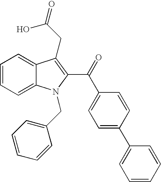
C1=CC=C2C(=C1)C(CC(=O)O)=C(C(=O)C1=CC=C(C3=CC=CC=C3)C=C1)N2CC1=CC=CC=C1
